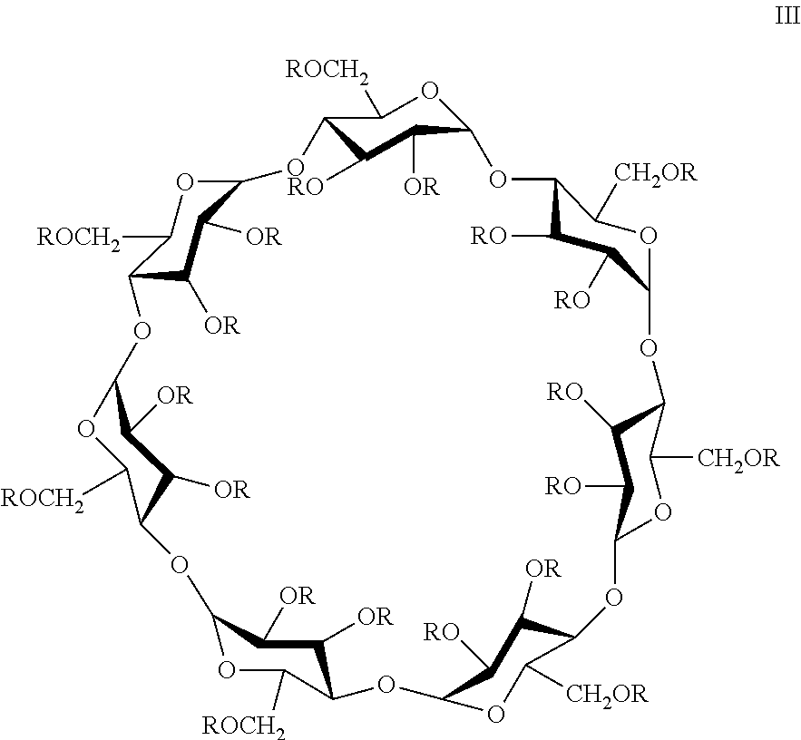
C12C([OR])C([OR])C(OC1[ROCH2])OC1C([RO])C([OR])C(OC1[ROCH2])OC1C([RO])C([RO])C(OC1[CH2OR])OC1C([RO])C([RO])C(OC1[CH2OR])OC1C([OR])C([RO])C(OC1[CH2OR])OC1C([OR])C([OR])C(OC1[ROCH2])OC1C([ROCH2])OC(O2)C([OR])C1[OR]
